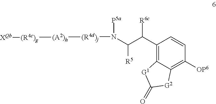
C1(C(C(N([(R4d)j][(A2)h][(R4c)g][XQb])[P5a])[R5])[R6c])=C2C(=C([OP6])C=C1)[G2]C(=O)[G1]2
